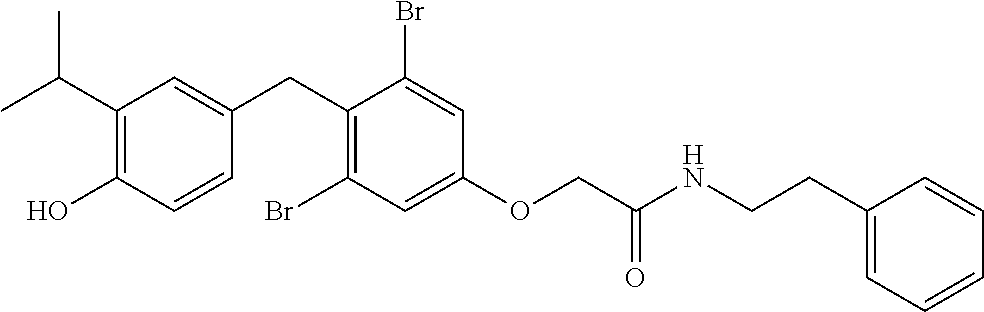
C1(CC2=CC(C(C)C)=C(O)C=C2)=C(Br)C=C(OCC(NCCC2=CC=CC=C2)=O)C=C1Br
